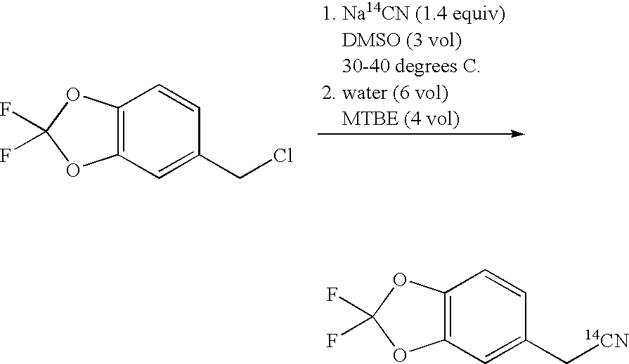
C12=C(C=C(CCl)C=C1)OC(F)(F)O2.C12=C(C=C(C[14CN])C=C1)OC(F)(F)O2
